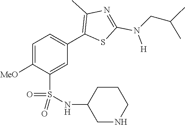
N(CC(C)C)(C1=NC(C)=C(C2=CC=C([MeO])C(S(=O)(NC3CNCCC3)=O)=C2)S1)[H]
